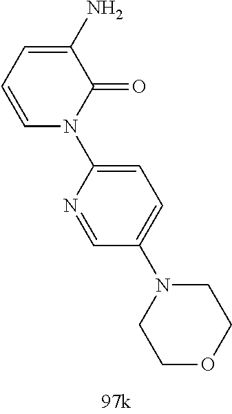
C1(N)=CC=CN(C2=CC=C(N3CCOCC3)C=N2)C1=O
